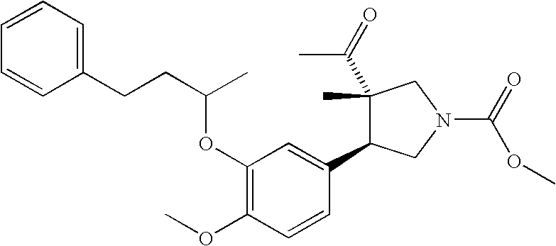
C1(OC(C)CCC2=CC=CC=C2)=C(OC)C=CC(C2C(C(=O)C)(C)CN(C(=O)OC)C2)=C1
